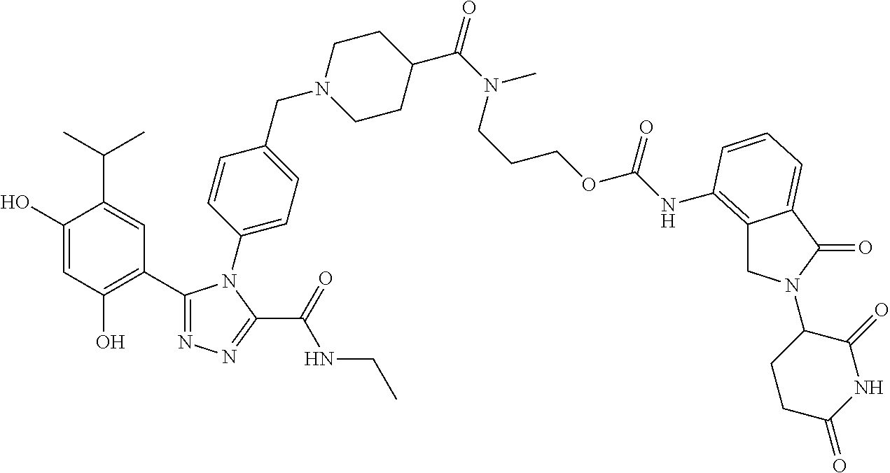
C1(O)=CC(O)=C(C2=NN=C(C(=O)NCC)N2C2=CC=C(CN3CCC(C(N(C)CCCOC(NC4=C5CN(C6CCC(=O)NC6=O)C(=O)C5=CC=C4)=O)=O)CC3)C=C2)C=C1C(C)C
